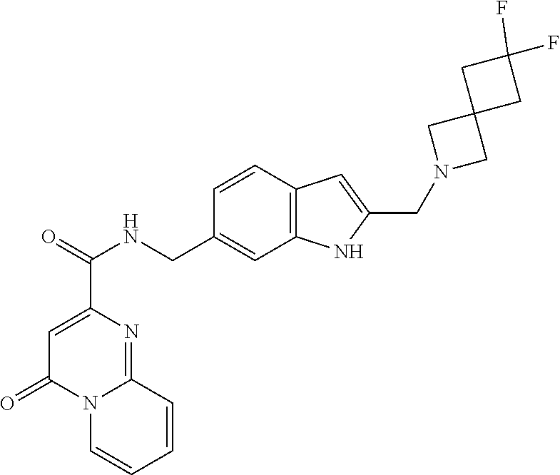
C1=C(C(=O)NCC2=CC3=C(C=C2)C=C(CN2CC4(C2)CC(F)(F)C4)N3)N=C2N(C1=O)C=CC=C2
